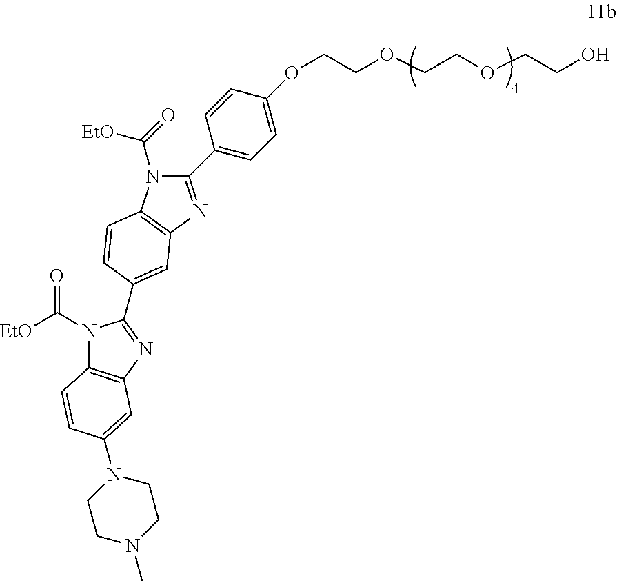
C12=C(N=C(C3=CC4=C(C=C3)N(C(=O)[EtO])C(C3=CC=C(OCCOCCOCCO)C=C3)=N4)N1C([EtO])=O)C=C(N1CCN(C)CC1)C=C2
